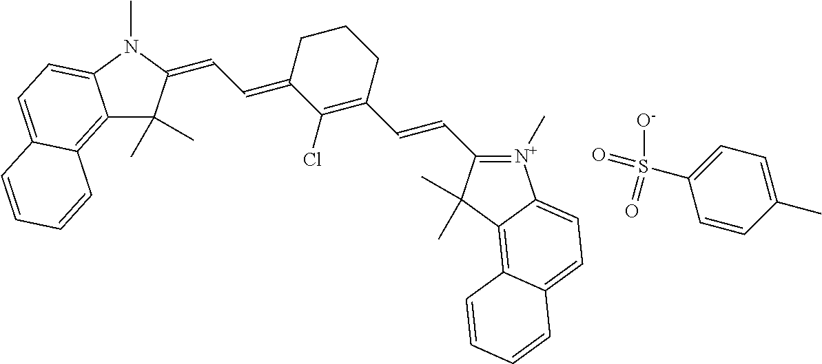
C12=C3C(=CC=C1N(C)C(=CC=C1C(Cl)=C(C=CC4=[N+](C)C5=CC=C6C(=C5C4(C)C)C=CC=C6)CCC1)C2(C)C)C=CC=C3.C1=CC(C)=CC=C1S(=O)([O-])=O
